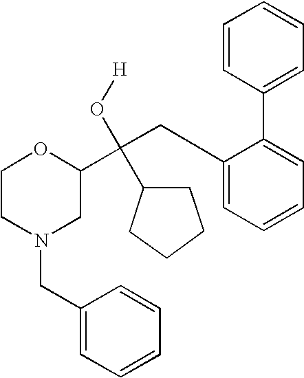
C1CN(CC2=CC=CC=C2)CC(C(CC2=CC=CC=C2C2=CC=CC=C2)(C2CCCC2)O[H])O1
